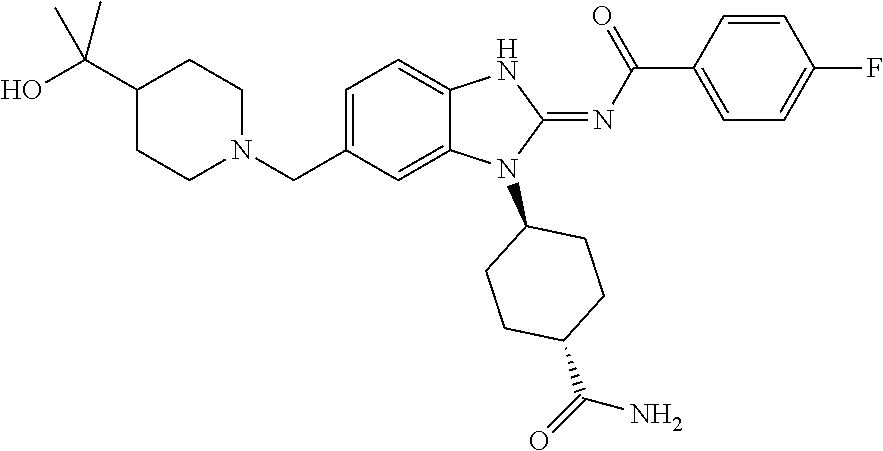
C1=CC(C(N=C2N(C3CCC(C(N)=O)CC3)C3=CC(CN4CCC(C(O)(C)C)CC4)=CC=C3N2)=O)=CC=C1F
